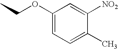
CCOC1=CC=C(C)C([NO2])=C1
